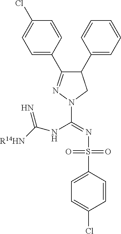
C1(C2=CC=CC=C2)C(C2=CC=C(Cl)C=C2)=NN(C(NC([R14HN])=N)=NS(C2=CC=C(Cl)C=C2)(=O)=O)C1
